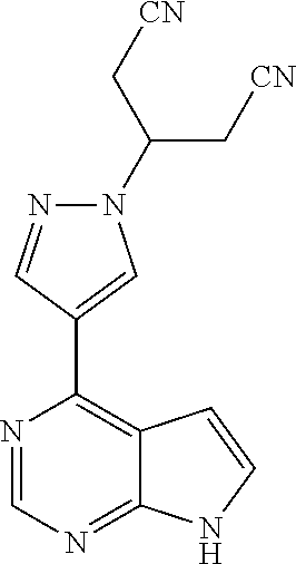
N1=CN=C2C(=C1C1=CN(C(C[CN])C[CN])N=C1)C=CN2
